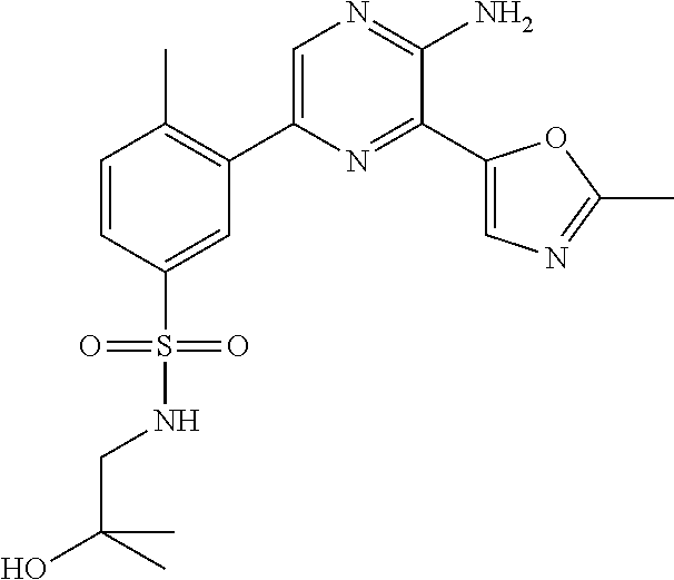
C1(C2=C(C)C=CC(S(=O)(=O)NCC(O)(C)C)=C2)=CN=C(N)C(C2=CN=C(C)O2)=N1
